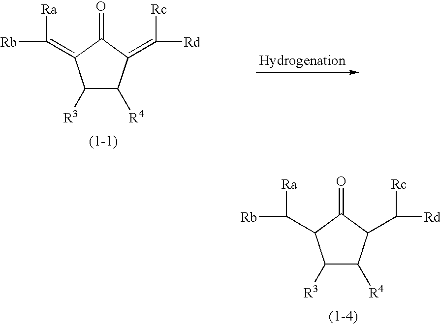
C1([R3])C([R4])C(C([Rd])[Rc])C(=O)C1C([Rb])[Ra].C1([R3])C([R4])C(=C([Rd])[Rc])C(=O)C1=C([Rb])[Ra]
